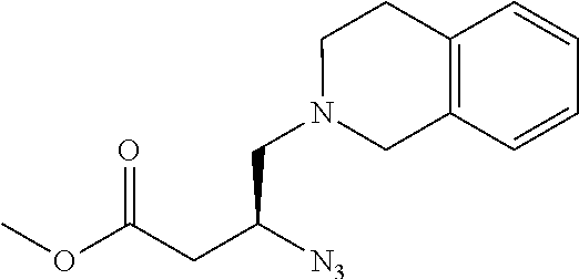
N1(CC(CC(OC)=O)[N3])CC2=C(CC1)C=CC=C2
